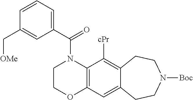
C1(C(=O)N2CCOC3=C2C([cPr])=C2C(=C3)CCN([Boc])CC2)=CC=CC(C[OMe])=C1
